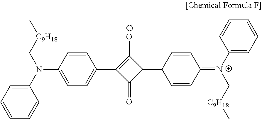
C1=CC(N(C2=CC=CC=C2)C[C9H18]C)=CC=C1C1=C([O-])C(C2C=CC(=[N+](C3=CC=CC=C3)C[C9H18]C)C=C2)C1=O
